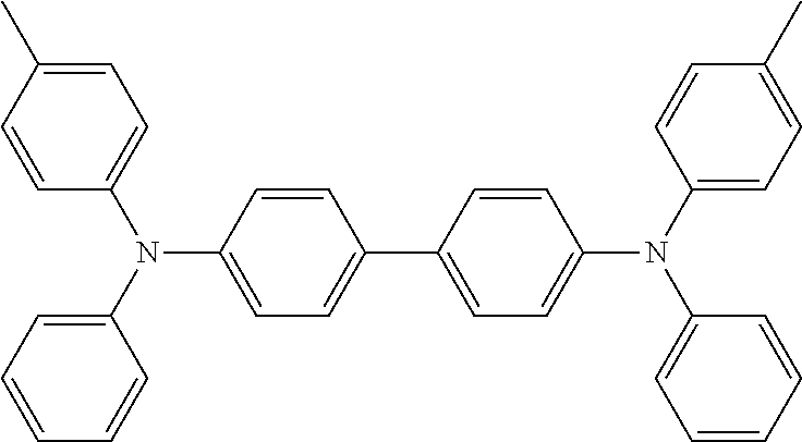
C1=CC(N(C2=CC=CC=C2)C2=CC=C(C)C=C2)=CC=C1C1=CC=C(N(C2=CC=CC=C2)C2=CC=C(C)C=C2)C=C1
